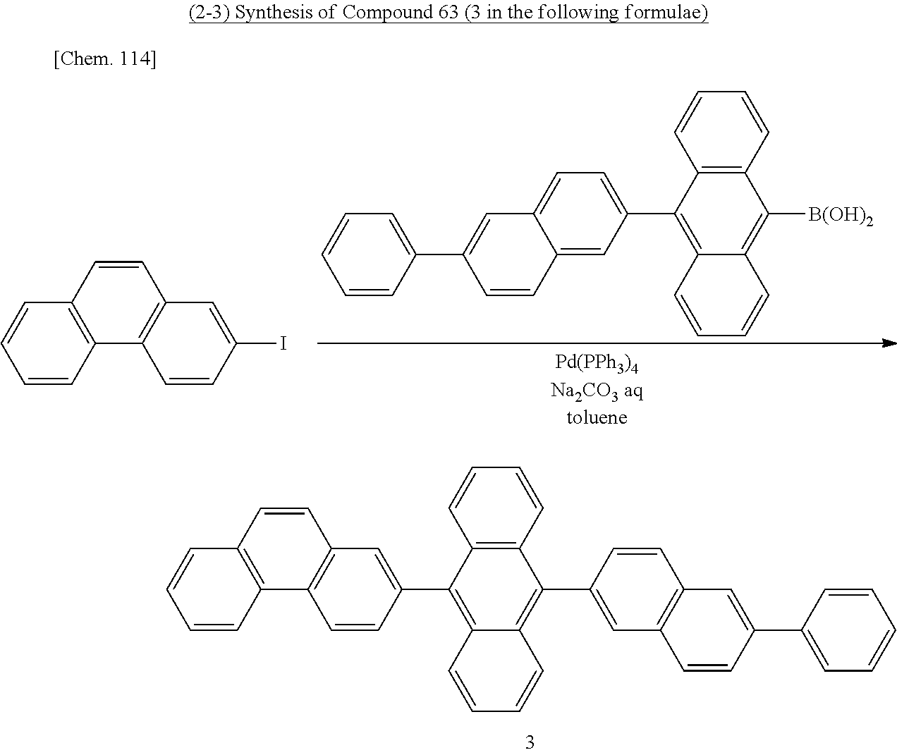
[Pd(PPh3)4Na2CO3 aqtoluene].C12=C(C=CC=C1)C([B(OH)2])=C1C(=C2C2=CC=C3C(=C2)C=CC(C2=CC=CC=C2)=C3)C=CC=C1.C12=C(C=CC3=C1C=CC(I)=C3)C=CC=C2.C12=C(C=CC3=C1C=CC(C1=C4C(=C(C5=CC6=C(C=C5)C=C(C5=CC=CC=C5)C=C6)C5=C1C=CC=C5)C=CC=C4)=C3)C=CC=C2
